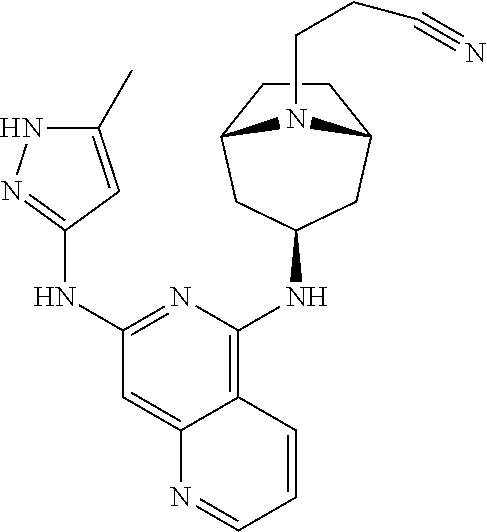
C1(NC2=NNC(C)=C2)=NC(NC2CC3CCC(C2)N3CCC#N)=C2C(=C1)N=CC=C2
